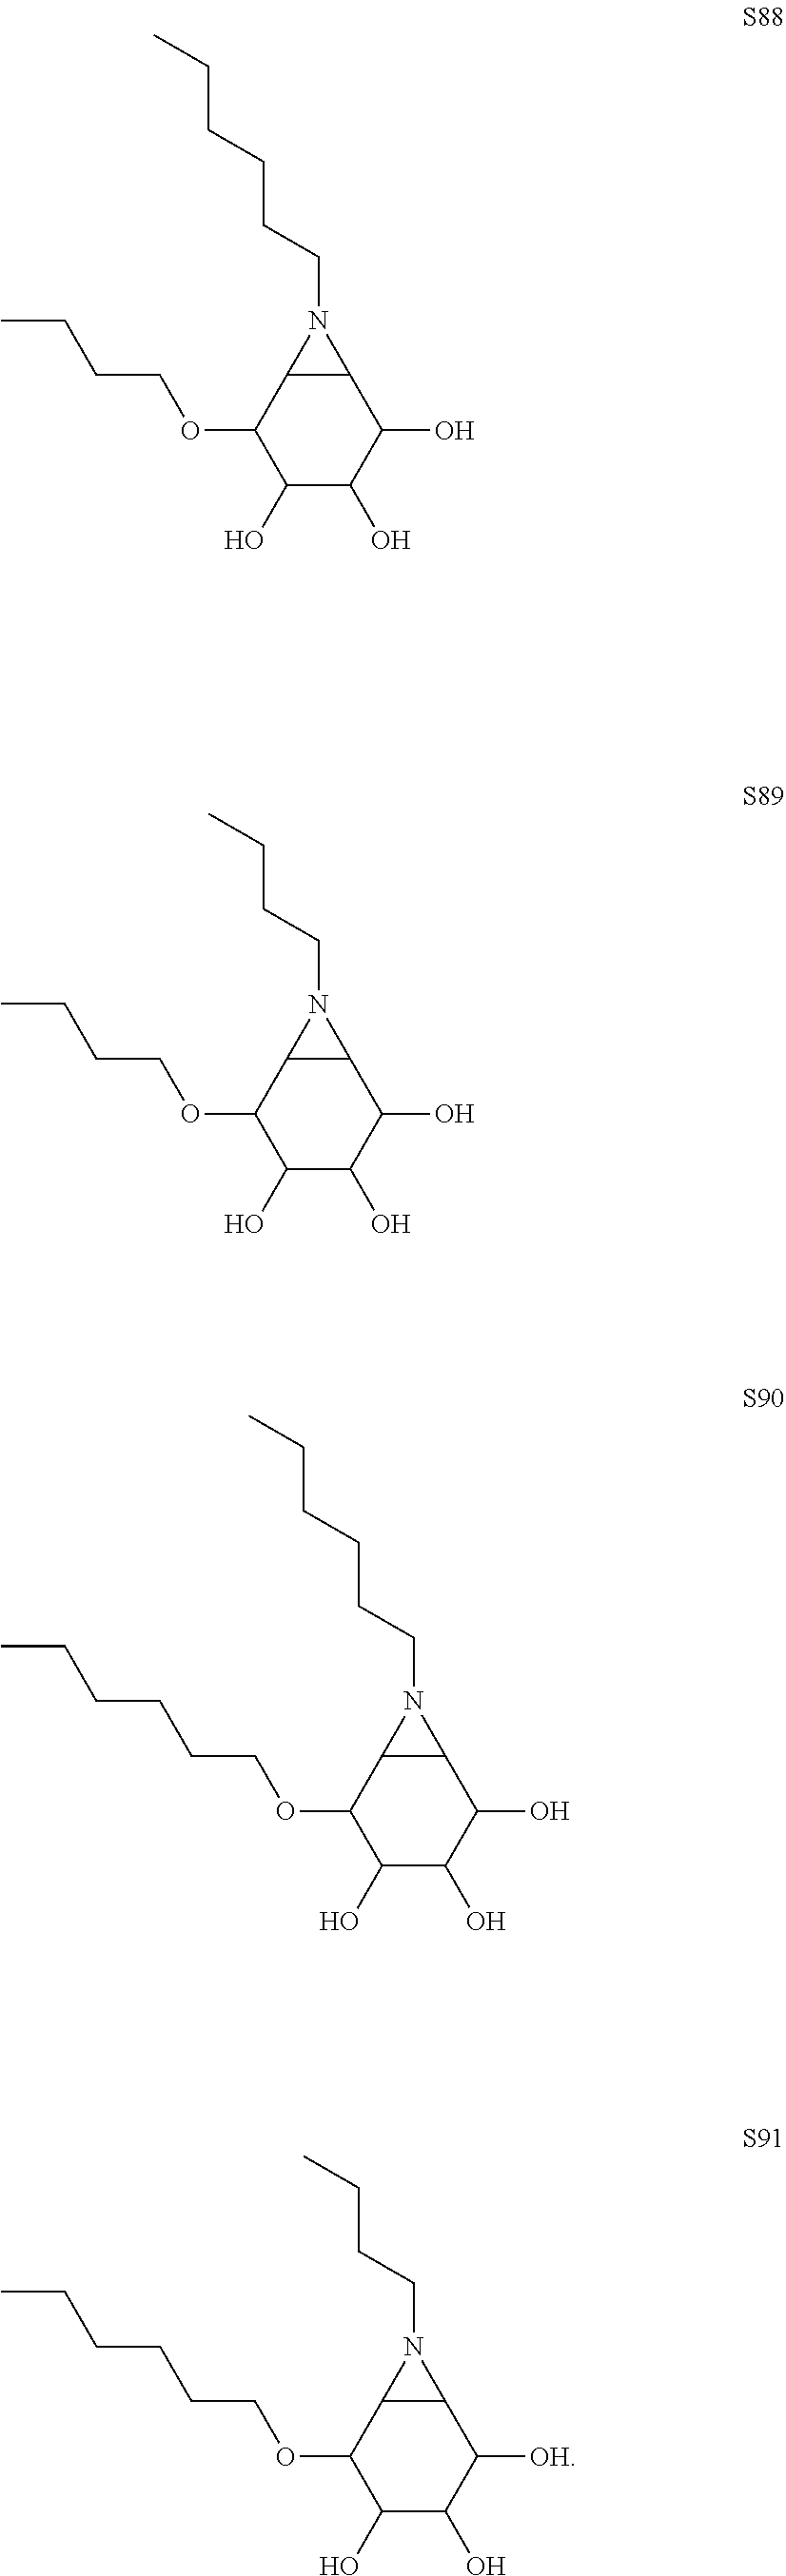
C12C(C(OCCCC)C(O)C(O)C1O)N2CCCCCC.C12C(C(OCCCC)C(O)C(O)C1O)N2CCCC.C12C(C(OCCCCCC)C(O)C(O)C1O)N2CCCCCC.C12C(C(OCCCCCC)C(O)C(O)C1[OH])N2CCCC
